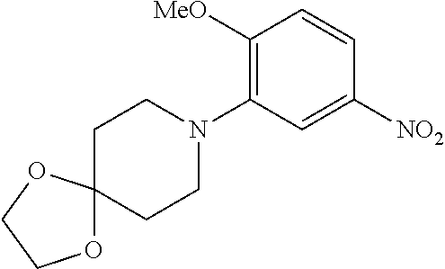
O1C2(OCC1)CCN(C1=C([MeO])C=CC([NO2])=C1)CC2
